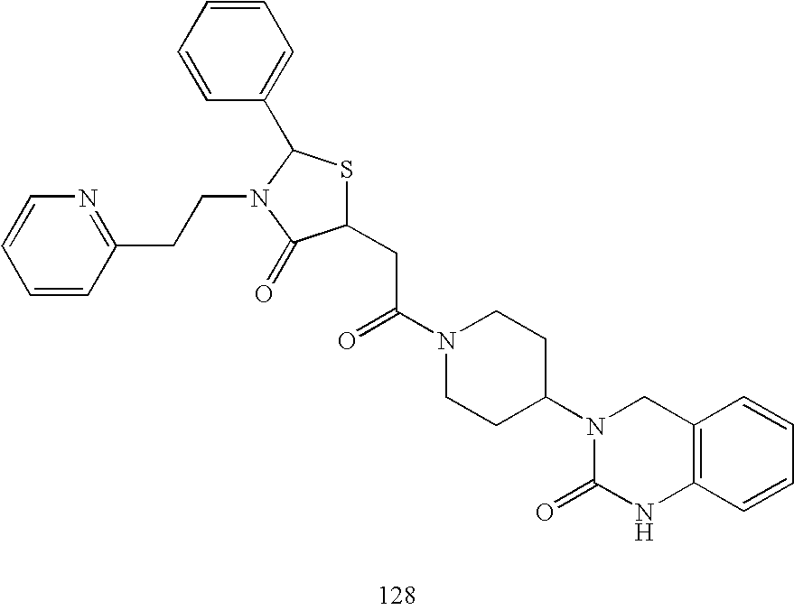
C1(CC(N2CCC(N3C(=O)NC4=C(C3)C=CC=C4)CC2)=O)SC(C2=CC=CC=C2)N(CCC2=NC=CC=C2)C1=O
